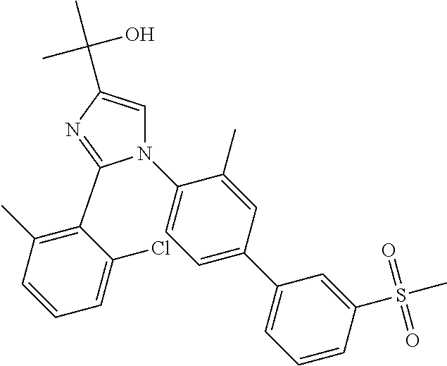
N1(C2=CC=C(C3=CC=CC(S(=O)(=O)C)=C3)C=C2C)C=C(C(C)(O)C)N=C1C1=C(C)C=CC=C1Cl
